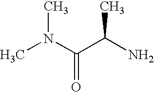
CN(C(C(N)C)=O)C
